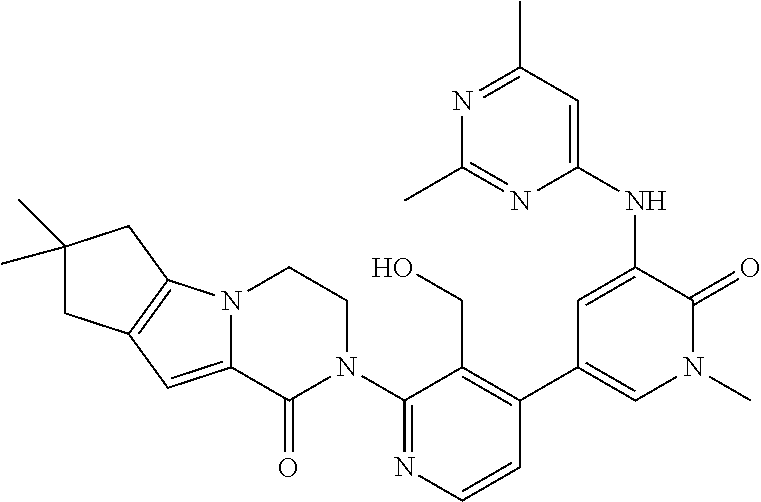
N12C(=CC3=C1CC(C)(C)C3)C(=O)N(C1=NC=CC(C3=CN(C)C(=O)C(NC4=CC(C)=NC(C)=N4)=C3)=C1CO)CC2
